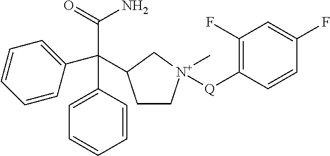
C1=CC(C(C2=CC=CC=C2)(C(=O)N)C2CC[N+](C)([Q]C3=C(F)C=C(F)C=C3)C2)=CC=C1
